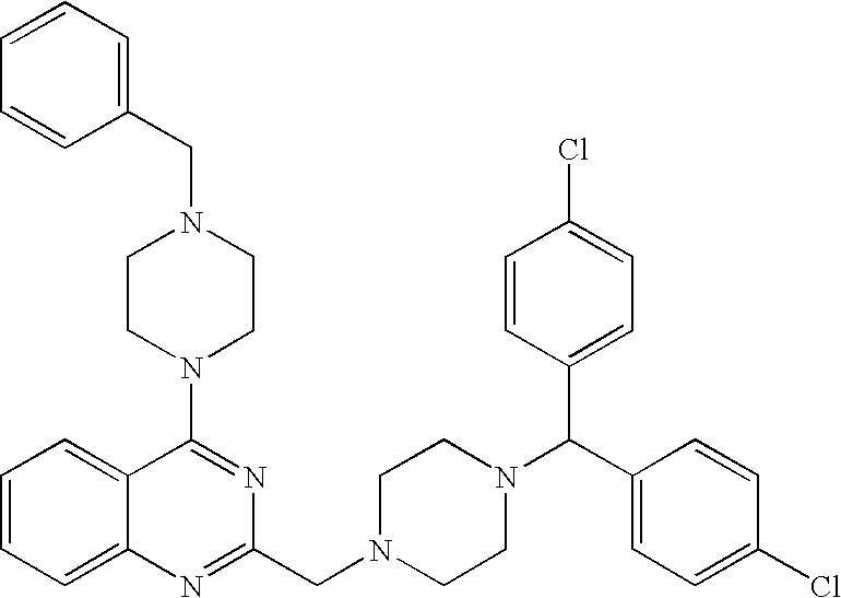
C1(N2CCN(CC3=CC=CC=C3)CC2)=NC(CN2CCN(C(C3=CC=C(Cl)C=C3)C3=CC=C(Cl)C=C3)CC2)=NC2=CC=CC=C12
